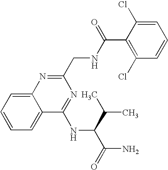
C12=CC=CC=C1N=C(CNC(C1=C(Cl)C=CC=C1Cl)=O)N=C2NC(C(C)C)C(=O)N
